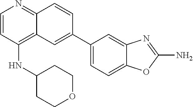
C1=CC(NC2CCOCC2)=C2C(=N1)C=CC(C1=CC=C3C(=C1)N=C(N)O3)=C2
